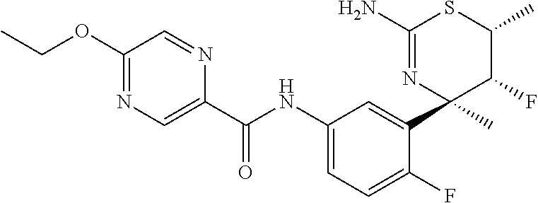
C1(C(NC2=CC=C(F)C(C3(C)C(F)C(C)SC(N)=N3)=C2)=O)=CN=C(OCC)C=N1
